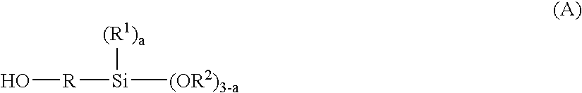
[R]([Si]([(OR2)3-a])[(R1)a])O
